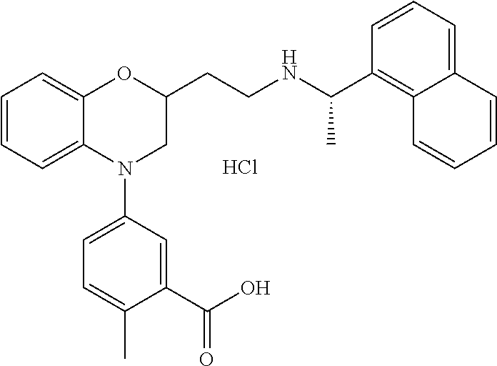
Cl.C1=CC=C2C(=C1)OC(CCNC(C1=C3C(=CC=C1)C=CC=C3)C)CN2C1=CC=C(C)C(C(O)=O)=C1
